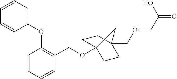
C1=CC=CC(COC23CCC(COCC(=O)O)(CC2)C3)=C1OC1=CC=CC=C1
